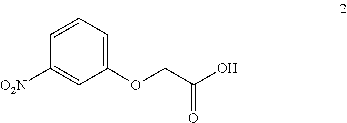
C1([O2N])=CC(OCC(O)=O)=CC=C1
